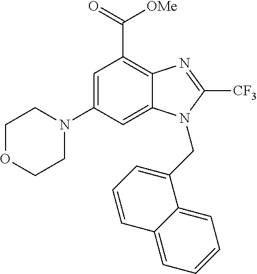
C1=C(N2CCOCC2)C=C2C(=C1C([OMe])=O)N=C([CF3])N2CC1=CC=CC2=CC=CC=C12
